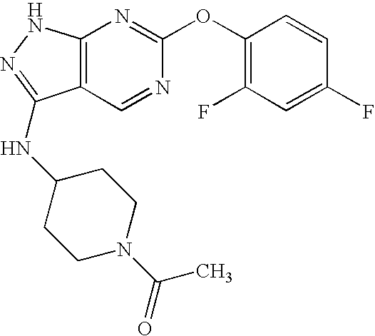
C12=C(NN=C1NC1CCN(C(=O)C)CC1)N=C(OC1=C(F)C=C(F)C=C1)N=C2
